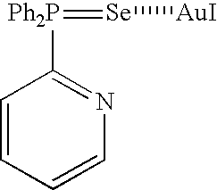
[Ph2P](=[Se][AuI])C1=NC=CC=C1
